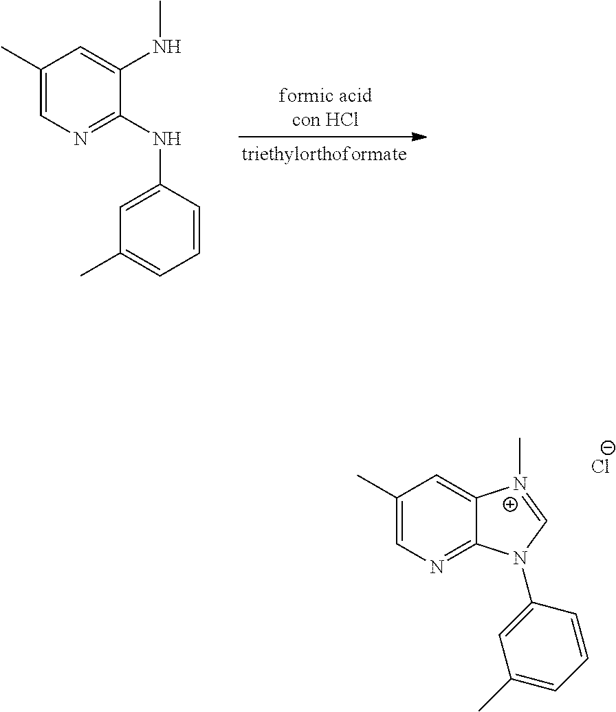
C1(C)=CN=C(NC2=CC(C)=CC=C2)C(NC)=C1.C1(C)=CN=C2C(=C1)[N+](C)=CN2C1=CC(C)=CC=C1.[Cl-]
